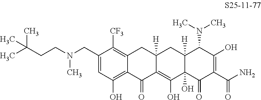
C(N(C)CC1=CC(O)=C2C(=C1[CF3])CC1([H])C(=C(O)C3(O)C([H])(C1)C(N(C)C)C(O)=C(C(N)=O)C3=O)C2=O)CC(C)(C)C
